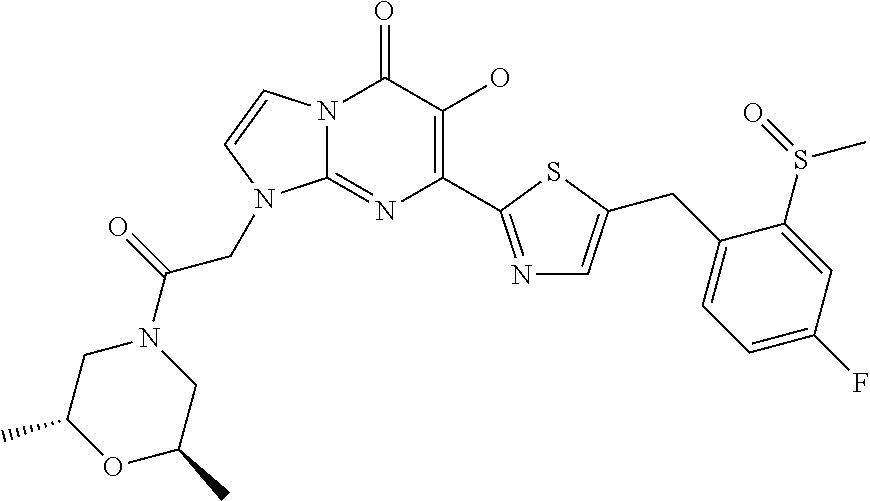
N12C(=NC(C3=NC=C(CC4=CC=C(F)C=C4S(C)=O)S3)=C(O)C1=O)N(CC(N1CC(C)OC(C)C1)=O)C=C2
